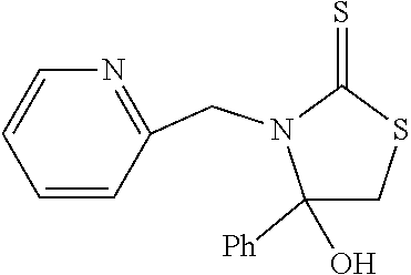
C1(O)([Ph])CSC(=S)N1CC1=NC=CC=C1
